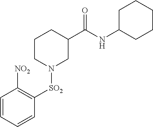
C1=CC=CC([SO2]N2CC(C(NC3CCCCC3)=O)CCC2)=C1[NO2]
